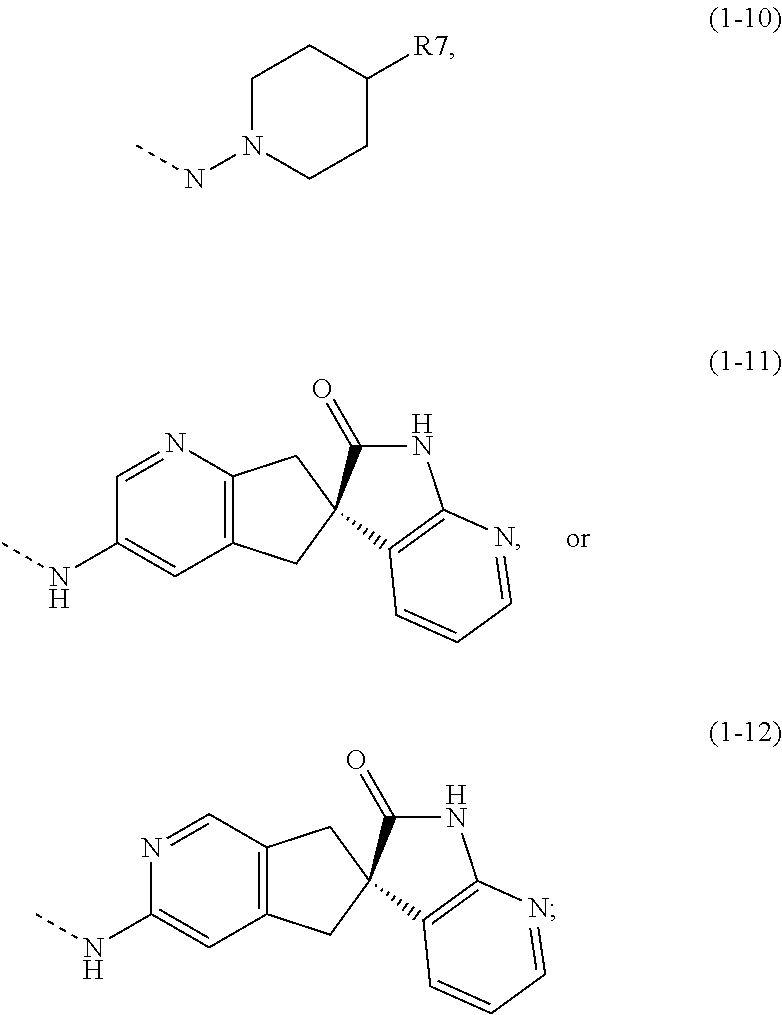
C1N(NC)CCC([R7])C1.C12=C(N=CC(NC)=C1)CC1(C2)C(=O)NC2=C1C=CC=N2.C12=C(C=NC(NC)=C1)CC1(C2)C(=O)NC2=C1C=CC=N2
